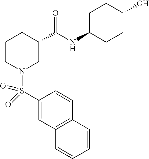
C1(S(N2CC(C(NC3CCC(O)CC3)=O)CCC2)(=O)=O)=CC2=C(C=C1)C=CC=C2
